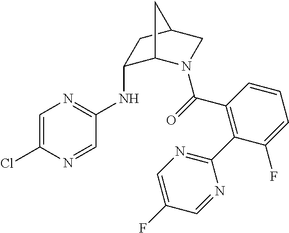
C1=C(Cl)N=CC(NC2C3N(C(=O)C4=C(C5=NC=C(F)C=N5)C(F)=CC=C4)CC(C2)C3)=N1
